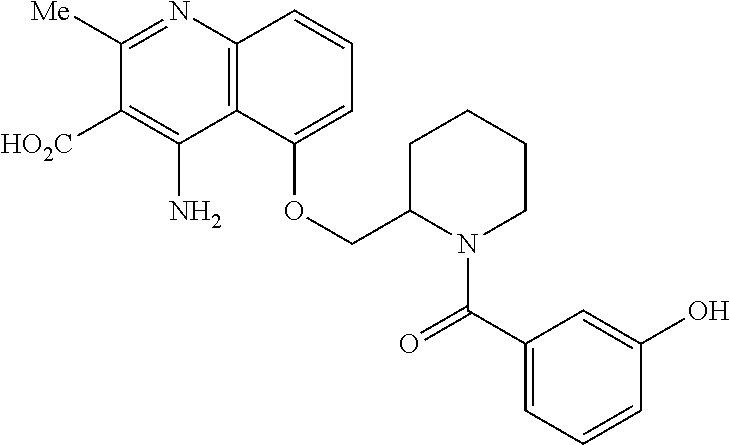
C1([Me])=NC2=C(C(N)=C1[HO2C])C(OCC1N(C(=O)C3=CC=CC(O)=C3)CCCC1)=CC=C2
